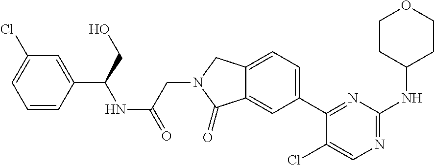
C1(Cl)=CN=C(NC2CCOCC2)N=C1C1=CC=C2C(=C1)C(=O)N(CC(=O)NC(C1=CC(Cl)=CC=C1)CO)C2
